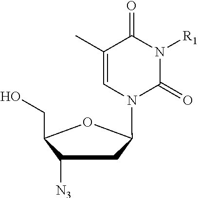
C1([N3])CC(N2C=C(C)C(=O)N([R1])C2=O)OC1CO
